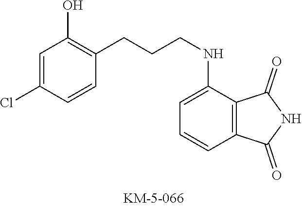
C1=C(NCCCC2=C(O)C=C(Cl)C=C2)C2=C(C=C1)C(=O)NC2=O
